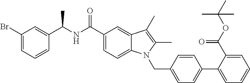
C1(Br)=CC=CC(C(NC(C2=CC=C3C(=C2)C(C)=C(C)N3CC2=CC=C(C3=CC=CC=C3C(OC(C)(C)C)=O)C=C2)=O)C)=C1
